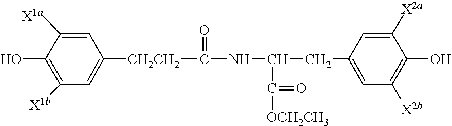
C1([X1a])=CC([CH2CH2]C(NC(CC2=CC([X2b])=C(O)C([X2a])=C2)C(=O)[OCH2CH3])=O)=CC([X1b])=C1O
